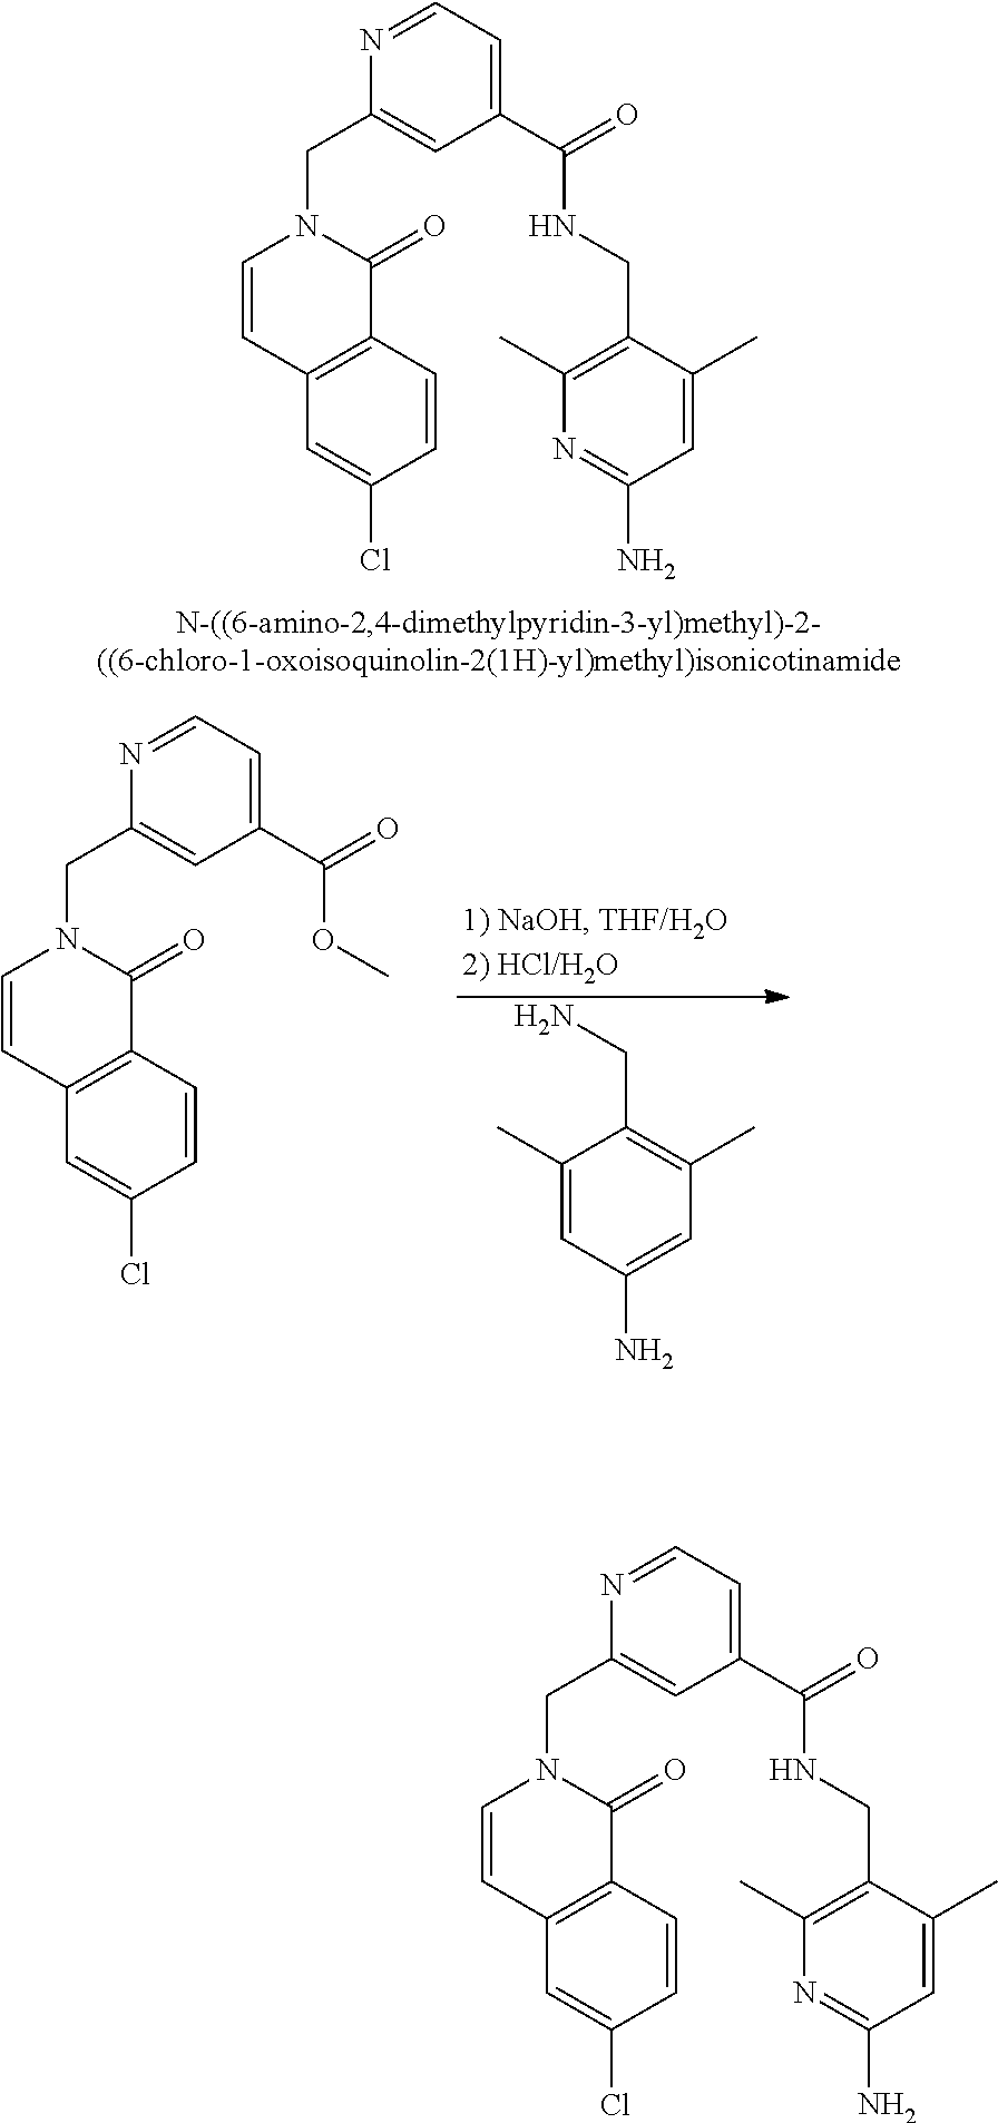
C1(C(=O)NCC2=C(C)N=C(N)C=C2C)=CC=NC(CN2C(=O)C3=C(C=C2)C=C(Cl)C=C3)=C1.NCC1=C(C)C=C(N)C=C1C.C1(C(=O)OC)=CC=NC(CN2C(=O)C3=C(C=C2)C=C(Cl)C=C3)=C1.C1(C(=O)NCC2=C(C)N=C(N)C=C2C)=CC=NC(CN2C(=O)C3=C(C=C2)C=C(Cl)C=C3)=C1
